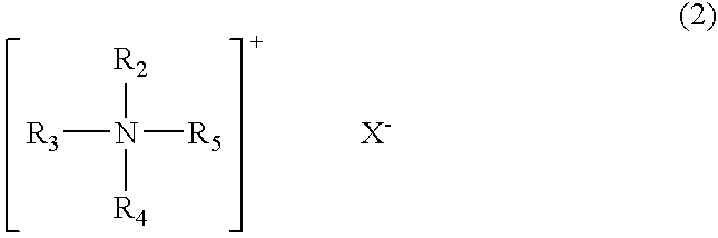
[R3]N([R2])([R5])[R4].[X-]
